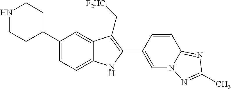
N1CCC(C2=CC=C3C(=C2)C(C[F2HC])=C(C2=CN4C(=NC(C)=N4)C=C2)N3)CC1
